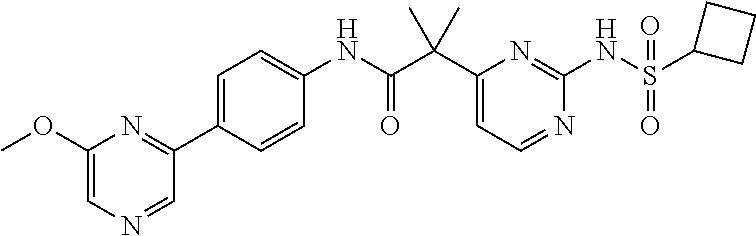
C1(C(C(NC2=CC=C(C3=NC(OC)=CN=C3)C=C2)=O)(C)C)=CC=NC(NS(C2CCC2)(=O)=O)=N1
